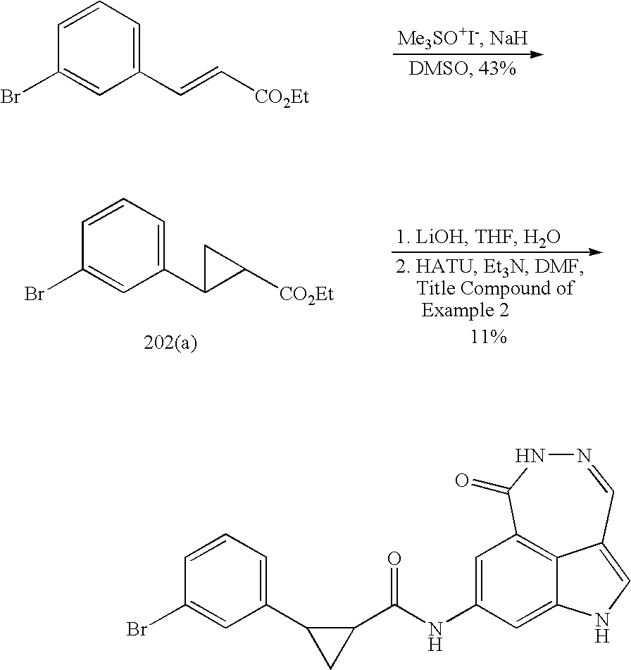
C1=CC=C(C=C[CO2Et])C=C1Br.C1=CC=C(C2C([CO2Et])C2)C=C1Br.C1=C(NC(C2C(C3=CC=CC(Br)=C3)C2)=O)C=C2NC=C3C2=C1C(=O)NN=C3
